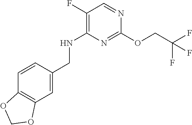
C1(F)=C(NCC2=CC3=C(C=C2)OCO3)N=C(OCC(F)(F)F)N=C1
